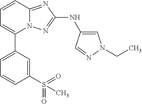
C1=C(C2=CC=CC3=NC(NC4=CN(CC)N=C4)=NN23)C=C(S(=O)(=O)C)C=C1
